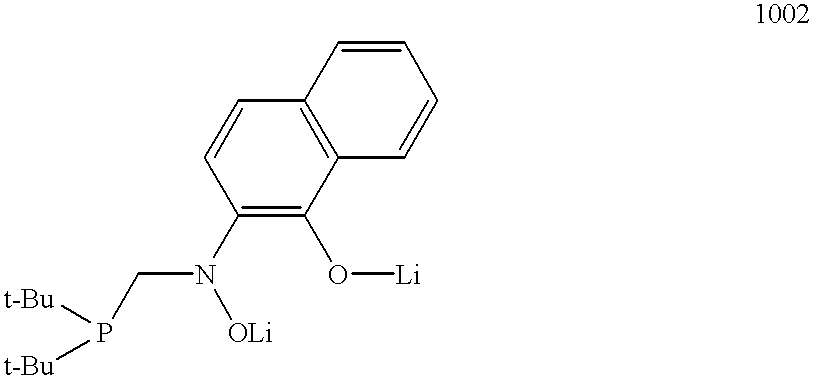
C1(N([OLi])CP([t-Bu])[t-Bu])=C(O[Li])C2=C(C=C1)C=CC=C2
